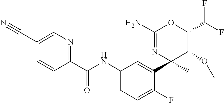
C1(C(NC2=CC=C(F)C(C3(C)N=C(N)OC(C(F)F)C3OC)=C2)=O)=NC=C(C#N)C=C1
